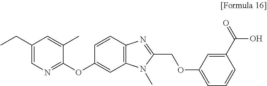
C1(CC)=CN=C(OC2=CC3=C(C=C2)N=C(COC2=CC=CC(C(=O)O)=C2)N3C)C(C)=C1
